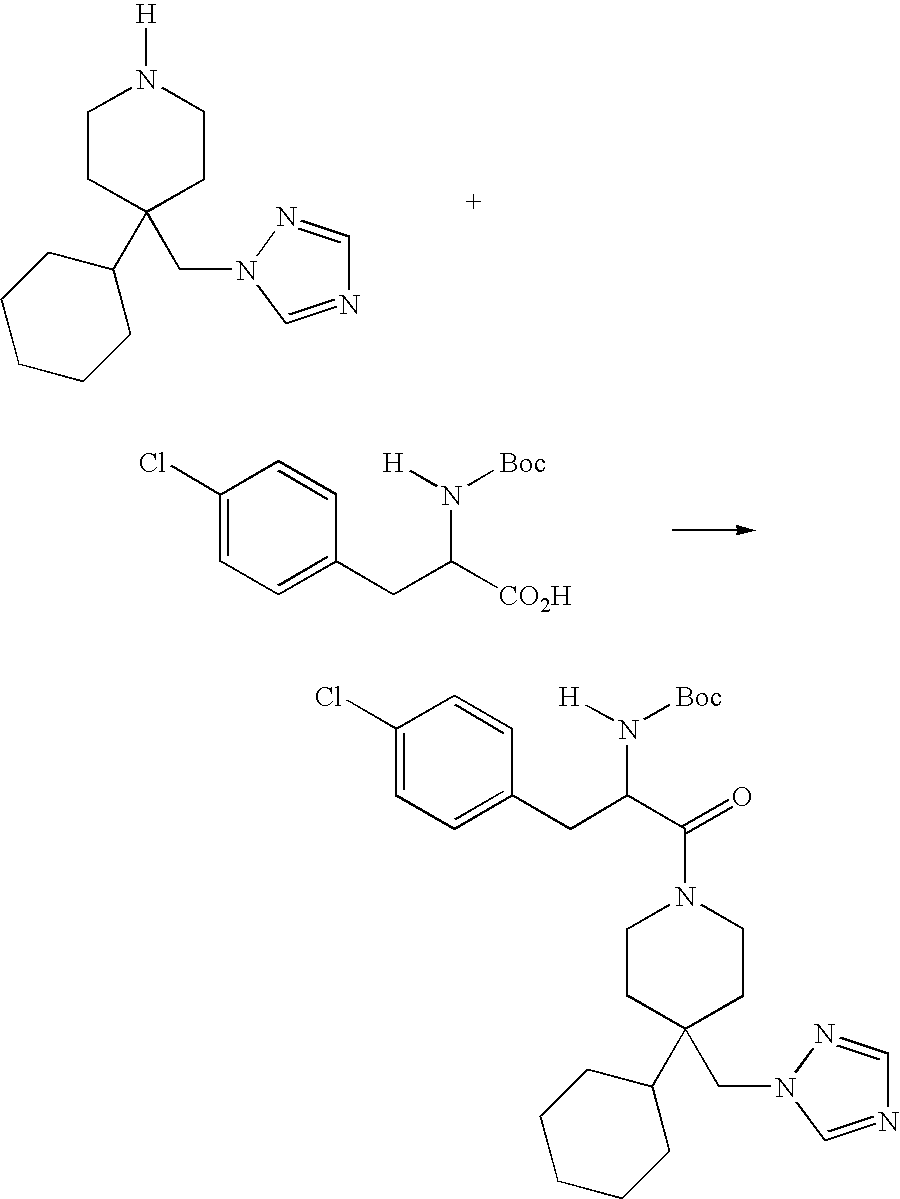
C1CC(C2CCCCC2)(CN2C=NC=N2)CCN1[H].C1=CC(CC([CO2H])N([H])[Boc])=CC=C1Cl.C1CC(C2CCCCC2)(CN2C=NC=N2)CCN1C(C(CC1=CC=C(Cl)C=C1)N([H])[Boc])=O
